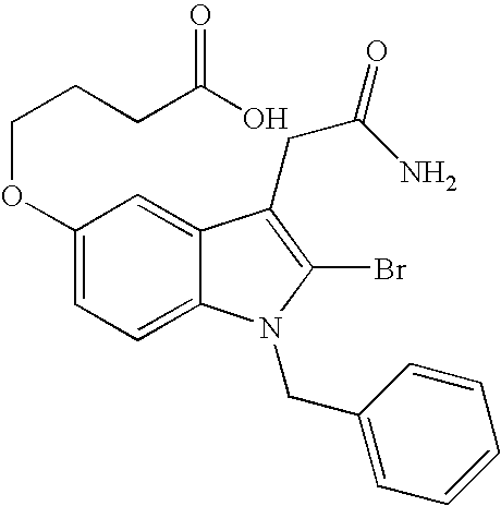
C1(OCCCC(=O)O)=CC=C2C(=C1)C(CC(=O)N)=C(Br)N2CC1=CC=CC=C1
